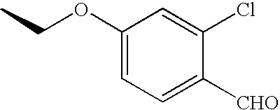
C1(OCC)=CC=C([CHO])C(Cl)=C1
